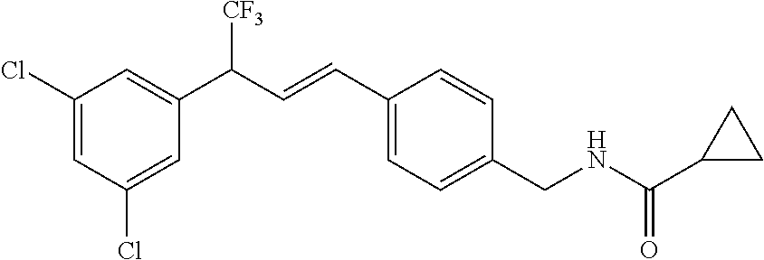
C1(Cl)=CC(Cl)=CC(C(C=CC2=CC=C(CNC(C3CC3)=O)C=C2)[CF3])=C1
